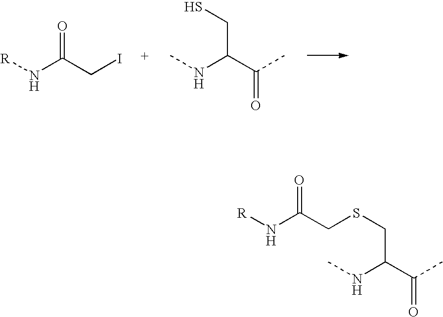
[R]NC(CI)=O.CNC(C(C)=O)CS.CNC(C(C)=O)CSCC(N[R])=O
